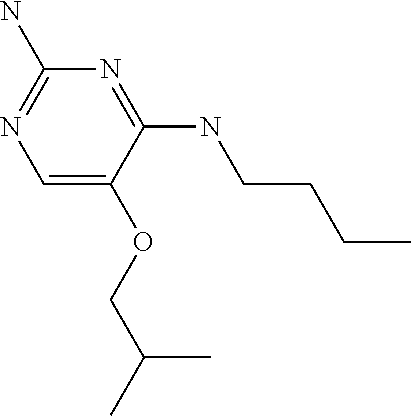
C1=C(OCC(C)C)C(NCCCC)=NC(N)=N1
